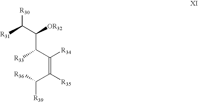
[R30]C(C([OR32])C(C([R34])=C([R35])C([R36])[R39])[R33])[R31]
